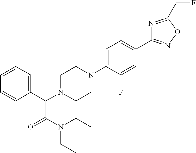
C1(C(N2CCN(C3=CC=C(C4=NOC(CF)=N4)C=C3F)CC2)C(N(CC)CC)=O)=CC=CC=C1
